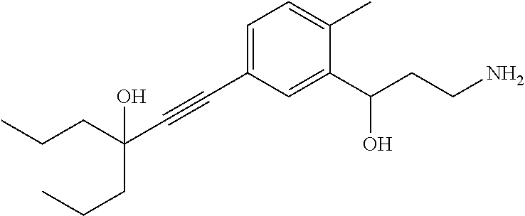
C1=C(C)C(C(CCN)O)=CC(C#CC(CCC)(CCC)O)=C1
